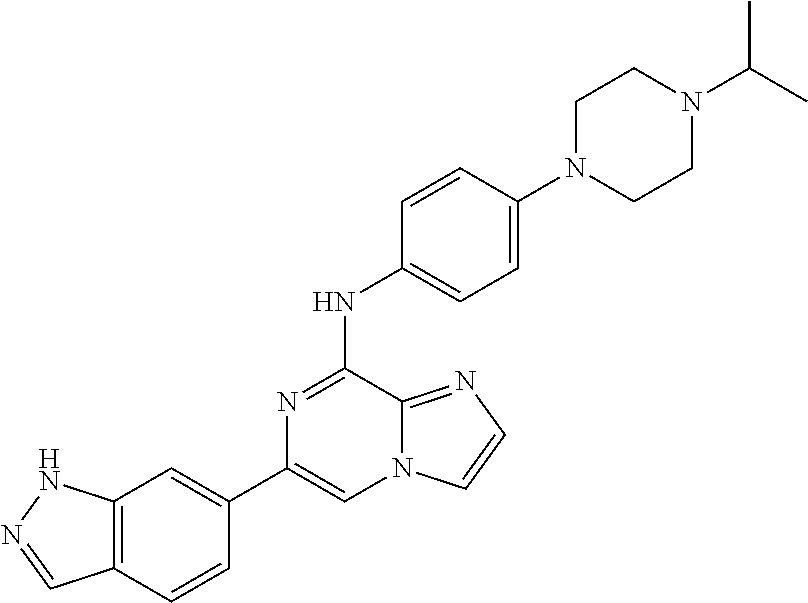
C1(C2=CC3=C(C=C2)C=NN3)=CN2C(=NC=C2)C(NC2=CC=C(N3CCN(C(C)C)CC3)C=C2)=N1
